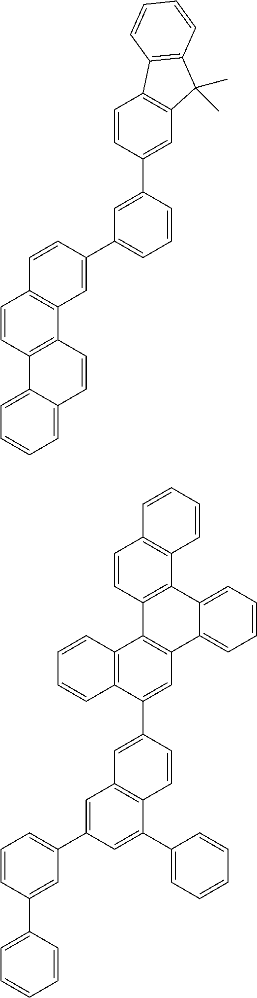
C1=CC2=C(C3=C1C=CC(C1=CC=CC(C4=CC5=C(C=C4)C4=C(C5(C)C)C=CC=C4)=C1)=C3)C=CC1=CC=CC=C21.C1=CC2=C(C3=C1C=CC=C3)C1=CC=CC=C1C1=C2C2=C(C(C3=CC4=C(C=C3)C(C3=CC=CC=C3)=CC(C3=CC=CC(C5=CC=CC=C5)=C3)=C4)=C1)C=CC=C2
